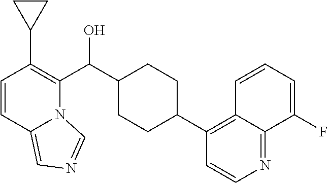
C1(C(C2=C(C3CC3)C=CC3=CN=CN23)O)CCC(C2=C3C(=NC=C2)C(F)=CC=C3)CC1
